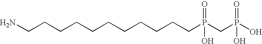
C(CCCCCCCCCCP(CP(O)(=O)O)(=O)O)N
